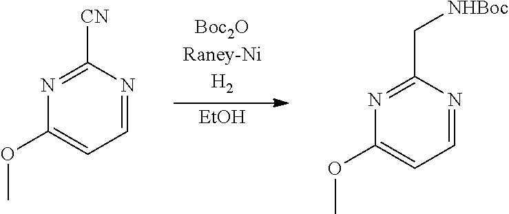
C1([CN])=NC(OC)=CC=N1.C1(C[NHBoc])=NC(OC)=CC=N1.[EtOH]
